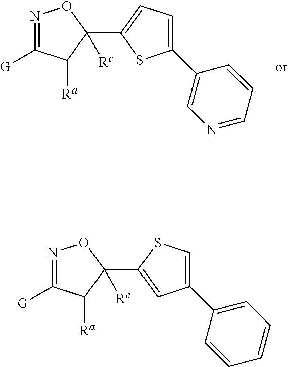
N1=C([G])C([Ra])C(C2=CC=C(C3=CN=CC=C3)S2)([Rc])O1.N1=C([G])C([Ra])C(C2=CC(C3=CC=CC=C3)=CS2)([Rc])O1
